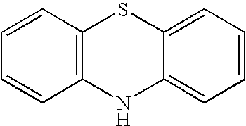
C12=C(C=CC=C1)SC1=CC=CC=C1N2
